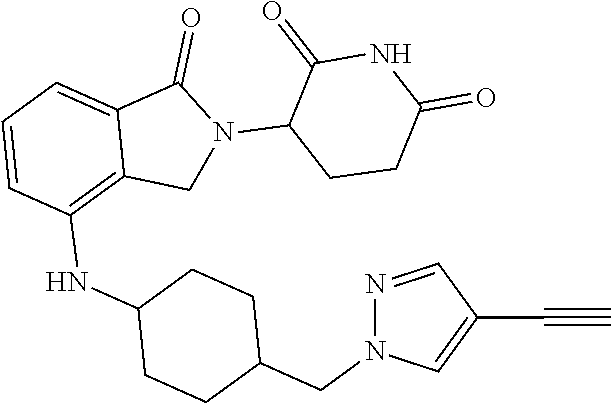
N1=CC(C#C)=CN1CC1CCC(NC2=C3C(=CC=C2)C(=O)N(C2CCC(=O)NC2=O)C3)CC1
